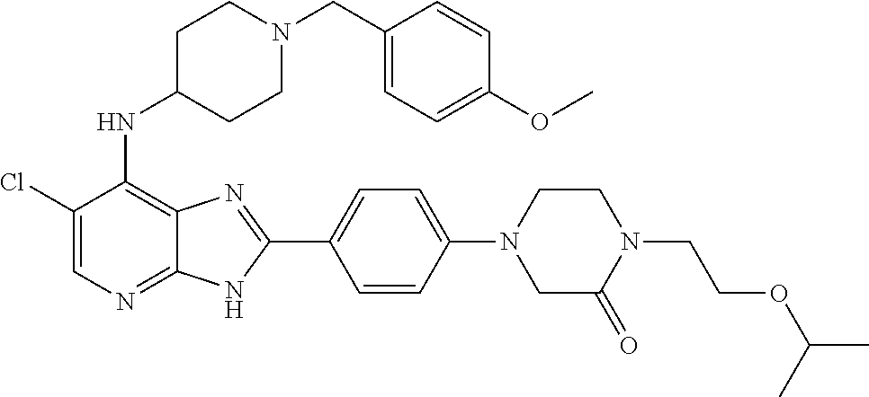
C1(Cl)=CN=C2C(=C1NC1CCN(CC3=CC=C(OC)C=C3)CC1)N=C(C1=CC=C(N3CC(=O)N(CCOC(C)C)CC3)C=C1)N2
